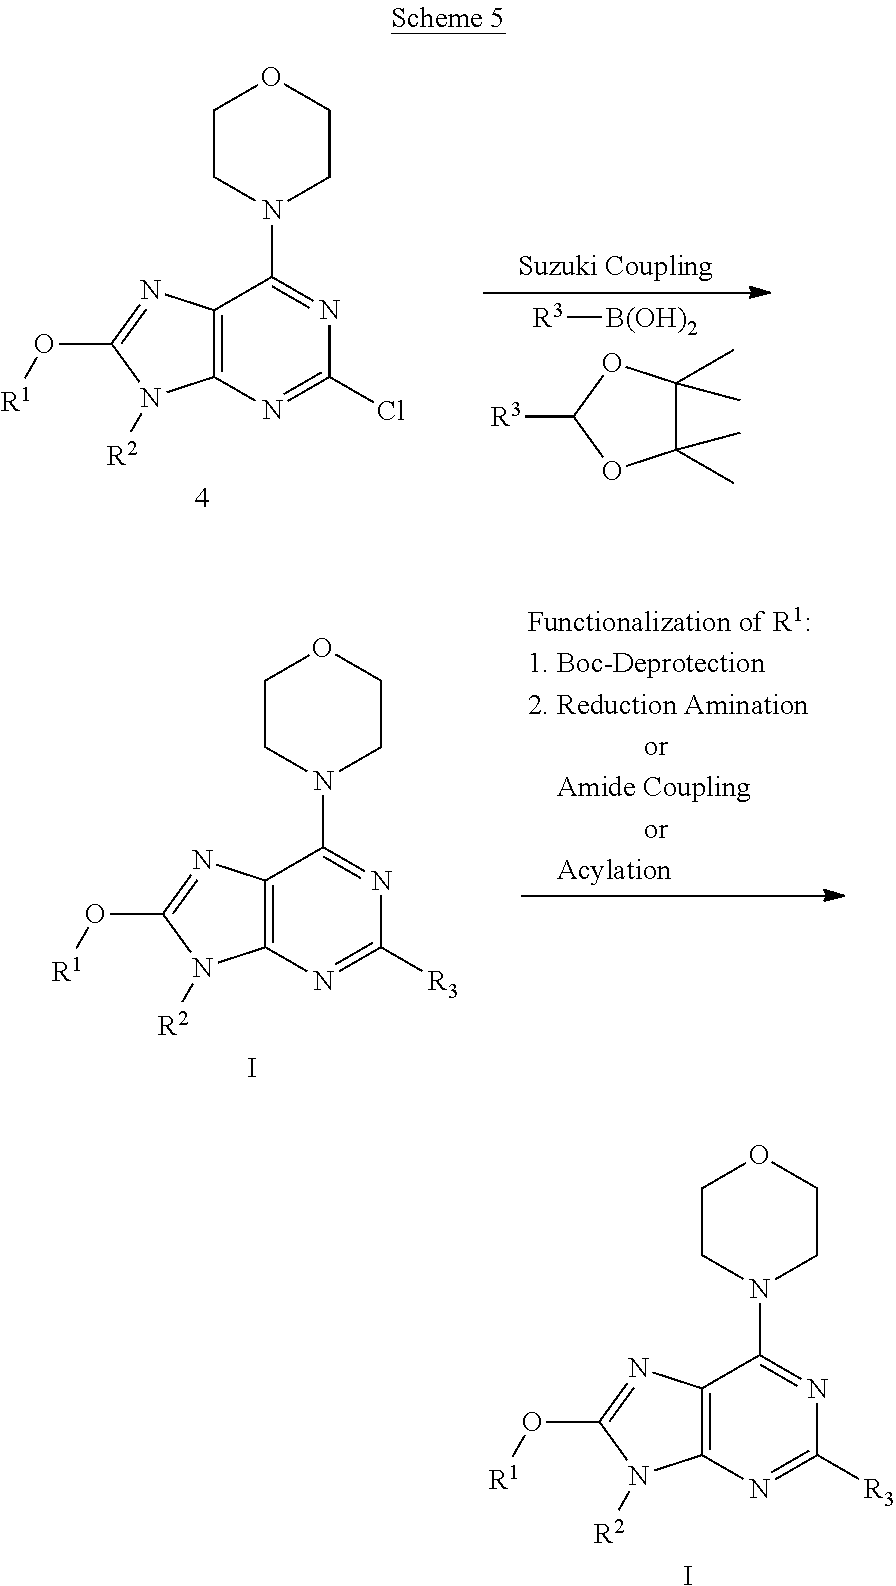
C12=C(N=C([R3])N=C1N1CCOCC1)N([R2])C(O[R1])=N2.I.C12=C(N=C([R3])N=C1N1CCOCC1)N([R2])C(O[R1])=N2.I.C12=C(N=C(Cl)N=C1N1CCOCC1)N([R2])C(O[R1])=N2.[R3]C1OC(C)(C)C(C)(C)O1.[R3][B(OH)2]
